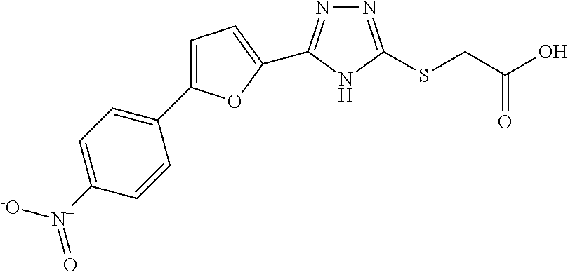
C1(C2=CC=C(C3=NN=C(SCC(=O)O)N3)O2)=CC=C([N+]([-O])=O)C=C1
